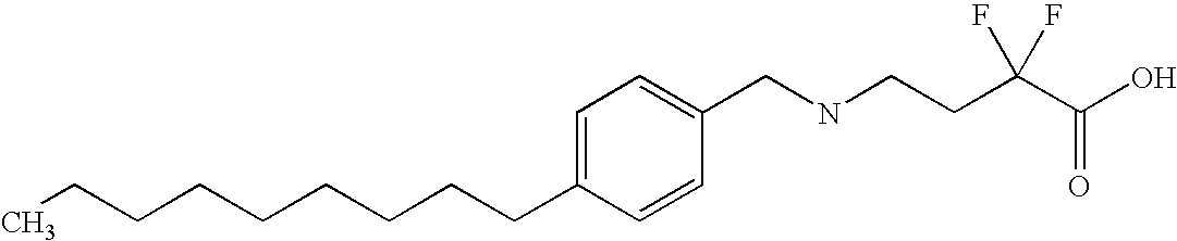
C1=C(CCCCCCCCC)C=CC(CNCCC(C(O)=O)(F)F)=C1
